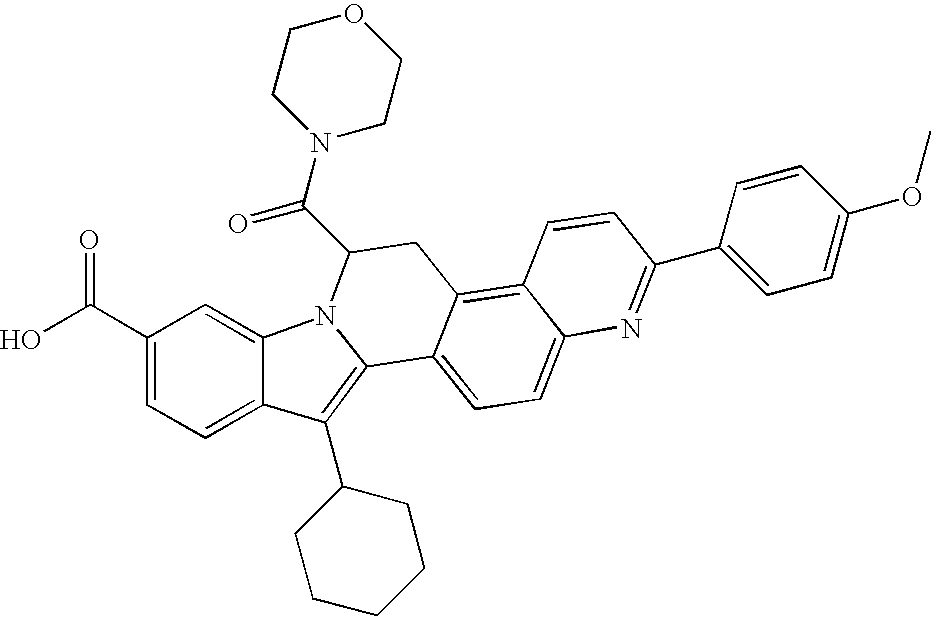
C12=C(C3CCCCC3)C3=CC=C(C(O)=O)C=C3N1C(C(N1CCOCC1)=O)CC1=C3C(=CC=C21)N=C(C1=CC=C(OC)C=C1)C=C3
